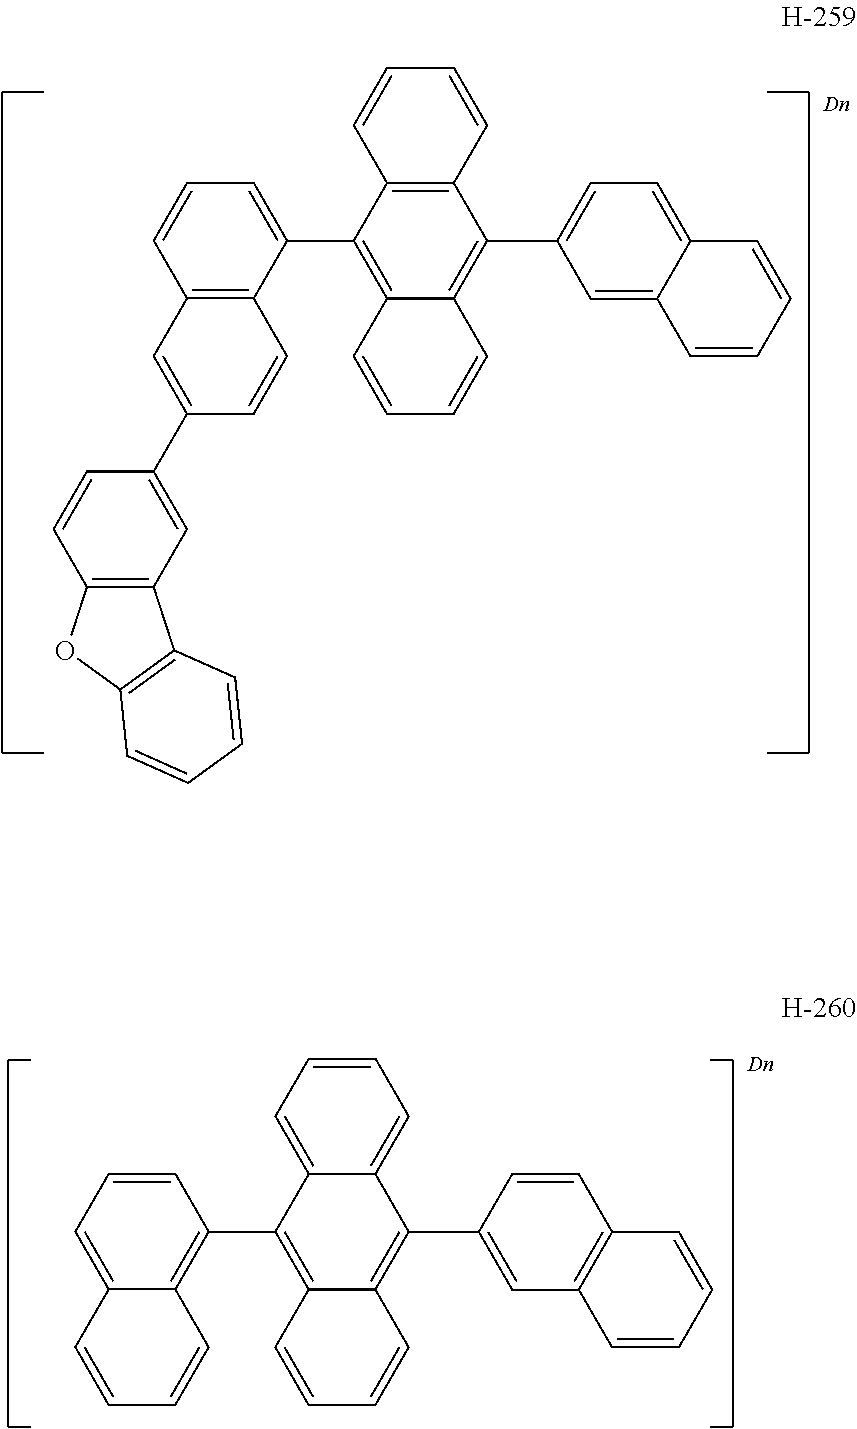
C12=C(C(C3=C4C(=C(C5=CC=C6C(=C5)C=CC=C6)C5=C3C=CC=C5)C=CC=C4)=CC=C1)C=CC(C1=CC3=C(C=C1)OC1=C3C=CC=C1)=C2.C12=CC=CC(C3=C4C(=C(C5=CC6=C(C=C5)C=CC=C6)C5=CC=CC=C53)C=CC=C4)=C1C=CC=C2
